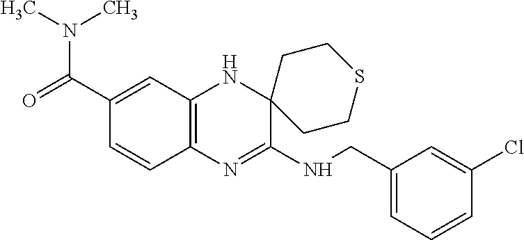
C12=C(N=C(NCC3=CC=CC(Cl)=C3)C3(N1)CCSCC3)C=CC(C(=O)N(C)C)=C2
